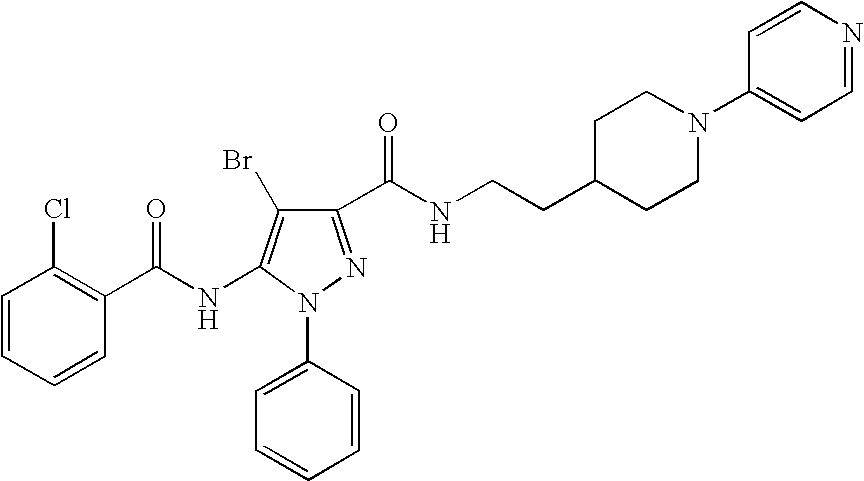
C1(C(NCCC2CCN(C3=CC=NC=C3)CC2)=O)=NN(C2=CC=CC=C2)C(NC(C2=C(Cl)C=CC=C2)=O)=C1Br
